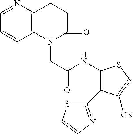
C1=NC2=C(C=C1)N(CC(NC1=C(C3=NC=CS3)C([CN])=CS1)=O)C(=O)CC2
